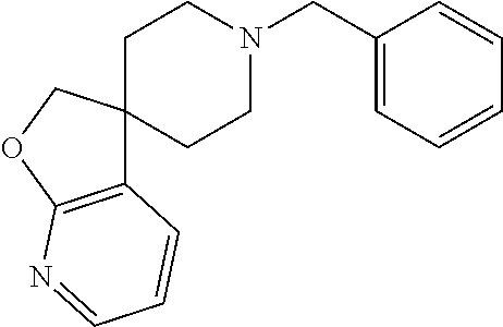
C1CN(CC2=CC=CC=C2)CCC12C1=C(OC2)N=CC=C1
